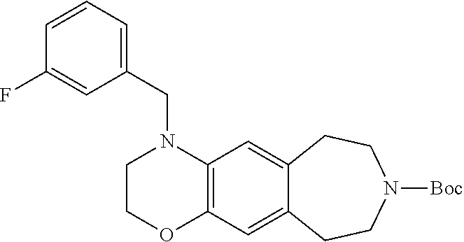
C1COC2=C(N1CC1=CC=CC(F)=C1)C=C1C(=C2)CCN([Boc])CC1
